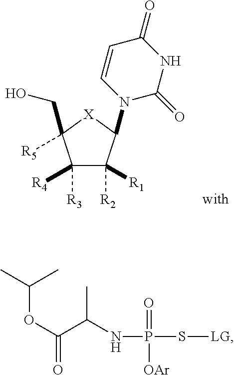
C1([R4])([R3])C([R1])([R2])C(N2C(=O)NC(=O)C=C2)[X]C1([R5])CO.O(C(C(NP(=O)([OAr])S[LG])C)=O)C(C)C
